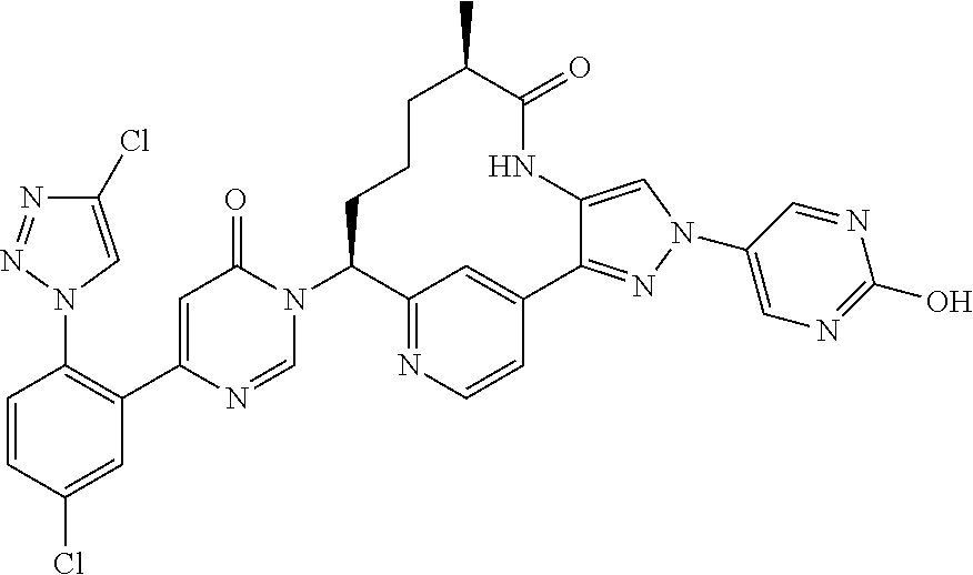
C1=C(Cl)C=CC(N2C=C(Cl)N=N2)=C1C1=CC(=O)N(C2C3=NC=CC(=C3)C3=NN(C4=CN=C(O)N=C4)C=C3NC(=O)C(C)CCC2)C=N1
